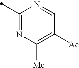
C1(C)=NC([Me])=C([Ac])C=N1
